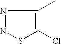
C1(C)=C(Cl)SN=N1
